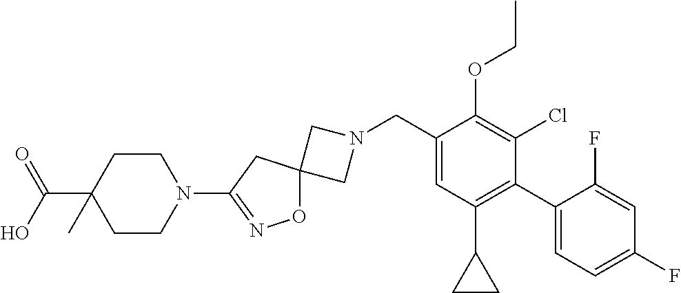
C1N(CC2=CC(C3CC3)=C(C3=CC=C(F)C=C3F)C(Cl)=C2OCC)CC12ON=C(N1CCC(C(=O)O)(C)CC1)C2
